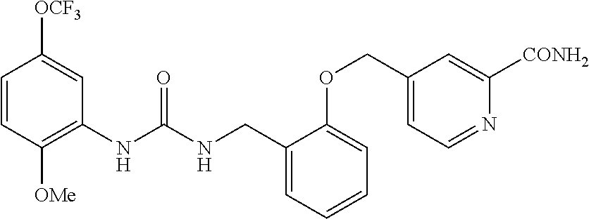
C1=CC([OMe])=C(NC(NCC2=CC=CC=C2OCC2=CC=NC([CONH2])=C2)=O)C=C1[OCF3]
